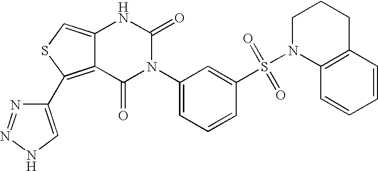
C12=C(C3=CNN=N3)SC=C1NC(=O)N(C1=CC=CC(S(N3C4=C(CCC3)C=CC=C4)(=O)=O)=C1)C2=O
